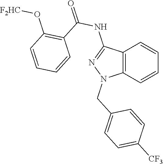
C12=C(C=CC=C1)N(CC1=CC=C([CF3])C=C1)N=C2NC(=O)C1=C(O[F2HC])C=CC=C1
